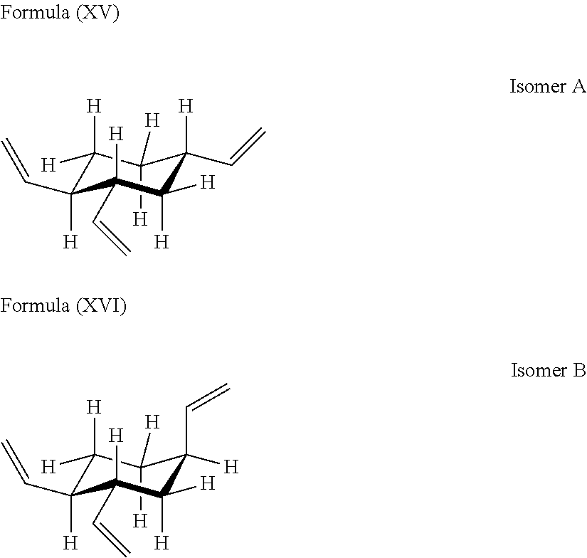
C1([H])([H])C([H])([H])C([H])(C=C)C([H])(C=C)C([H])([H])C1([H])C=C.C1([H])([H])C([H])([H])C([H])(C=C)C([H])(C=C)C([H])([H])C1(C=C)[H]
